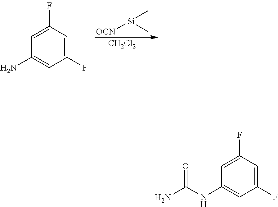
[OCN][Si](C)(C)C.[CH2Cl2].C1(F)=CC(F)=CC(N)=C1.C1(F)=CC(F)=CC(NC(N)=O)=C1
